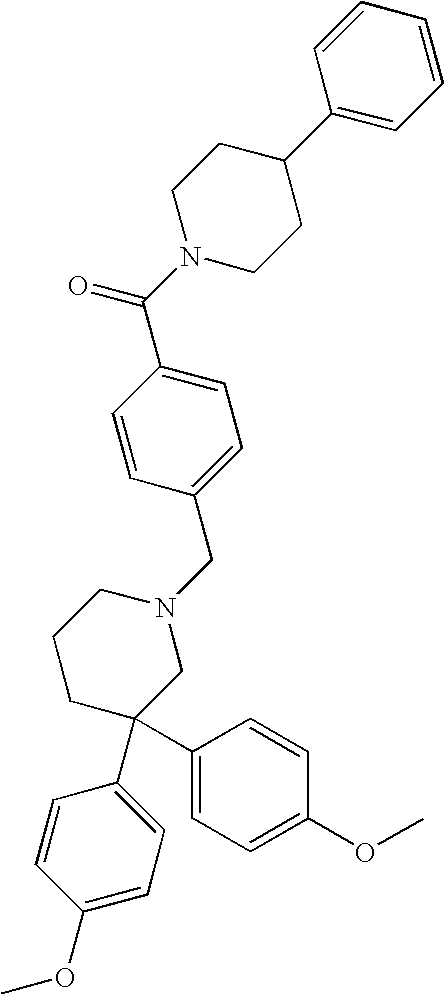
C1=C(C(N2CCC(C3=CC=CC=C3)CC2)=O)C=CC(CN2CCCC(C3=CC=C(OC)C=C3)(C3=CC=C(OC)C=C3)C2)=C1
